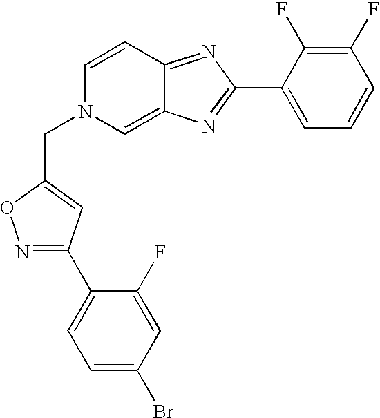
N1=C(C2=CC=C(Br)C=C2F)C=C(CN2C=C3C(=NC(C4=CC=CC(F)=C4F)=N3)C=C2)O1
